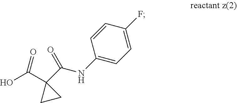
OC(C1(C(=O)NC2=CC=C(F)C=C2)CC1)=O
